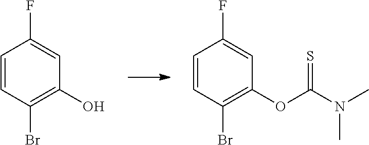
C1=CC(Br)=C(O)C=C1F.C1=CC(Br)=C(OC(N(C)C)=S)C=C1F
